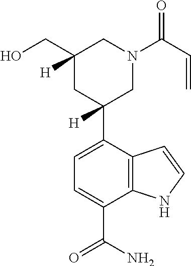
C1(C2([H])CN(C(C=C)=O)CC(CO)([H])C2)=CC=C(C(N)=O)C2=C1C=CN2
